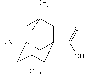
C1C2(N)CC3(C)CC(C(=O)O)(CC1(C)C3)C2
